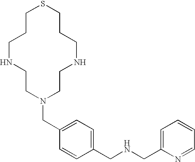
C1NCCN(CC2=CC=C(CNCC3=CC=CC=N3)C=C2)CCNCCCSCC1
